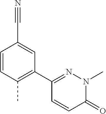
C1=CC(C)=C(C2=NN(C)C(=O)C=C2)C=C1C#N
